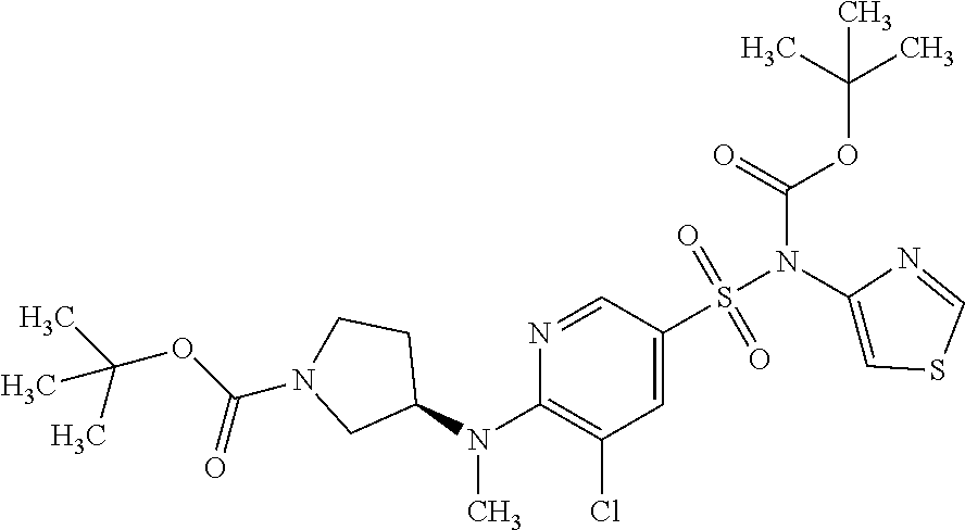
C1=C(S(N(C2=CSC=N2)C(=O)OC(C)(C)C)(=O)=O)C=NC(N(C2CCN(C(OC(C)(C)C)=O)C2)C)=C1Cl
